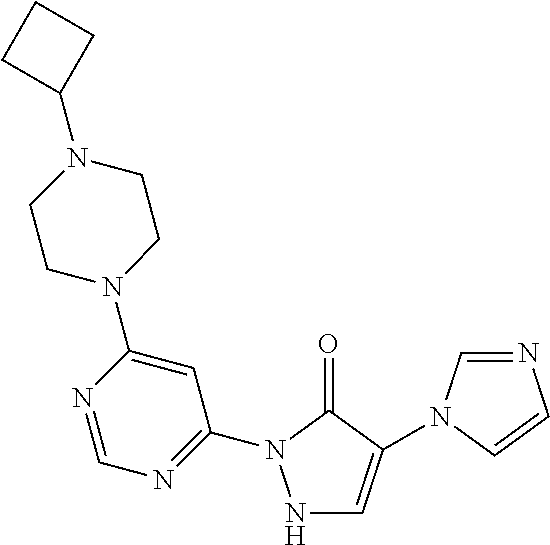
N1C=C(N2C=NC=C2)C(=O)N1C1=NC=NC(N2CCN(C3CCC3)CC2)=C1
